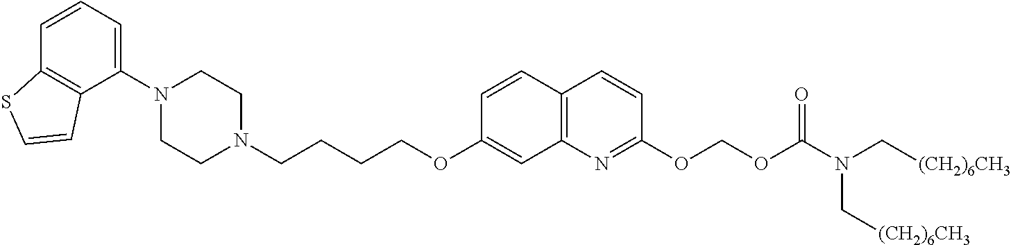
C1(N2CCN(CCCCOC3=CC4=C(C=C3)C=CC(OCOC(=O)N(C[(CH2)6CH3])C[(CH2)6CH3])=N4)CC2)=CC=CC2=C1C=CS2
